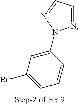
C1(N2N=CC=N2)=CC(Br)=CC=C1
